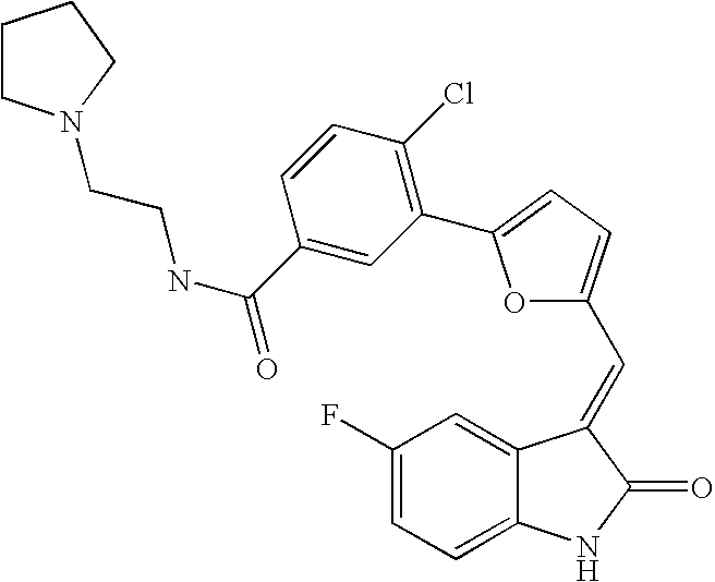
C1(F)=CC=C2C(=C1)C(=CC1=CC=C(C3=C(Cl)C=CC(C(NCCN4CCCC4)=O)=C3)O1)C(=O)N2
